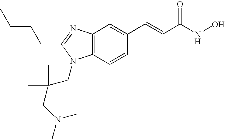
C12=C(N=C(CCCC)N1CC(CN(C)C)(C)C)C=C(C=CC(NO)=O)C=C2
